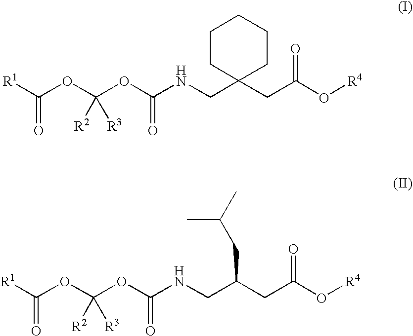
[R1]C(OC(OC(NCC1(CC(O[R4])=O)CCCCC1)=O)([R2])[R3])=O.[R1]C(OC(OC(NCC(CC(O[R4])=O)CC(C)C)=O)([R2])[R3])=O
